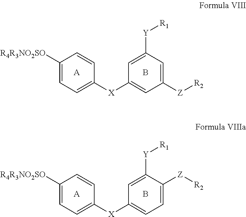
[A].B.C1([R4R3NO2SO])=CC=C([X]C2=CC([Z][R2])=CC([Y][R1])=C2)C=C1.[A].B.C1([R4R3NO2SO])=CC=C([X]C2=CC=C([Z][R2])C([Y][R1])=C2)C=C1
